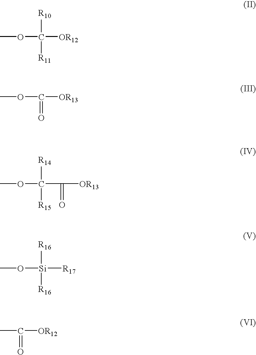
COC([OR12])([R11])[R10].COC([OR13])=O.COC(C(=O)[OR13])([R15])[R14].CO[Si]([R16])([R16])[R17].CC([OR12])=O
